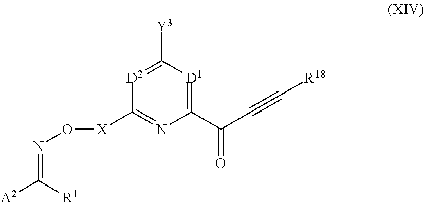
[D2]1=C([Y3])[D1]=C(C(=O)C#C[R18])N=C1[X]ON=C([A2])[R1]
